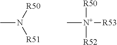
CN([R51])[R50].C[N+]([R52])([R50])[R53]
